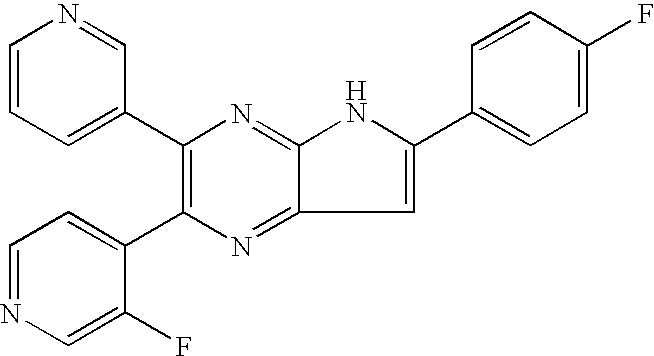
C1(C2=C(C3=CC=NC=C3F)N=C3C(=N2)NC(C2=CC=C(F)C=C2)=C3)=CC=CN=C1
